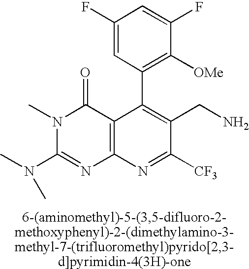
C1(F)=CC(C2=C(CN)C([CF3])=NC3=C2C(=O)N(C)C(N(C)C)=N3)=C([OMe])C(F)=C1
